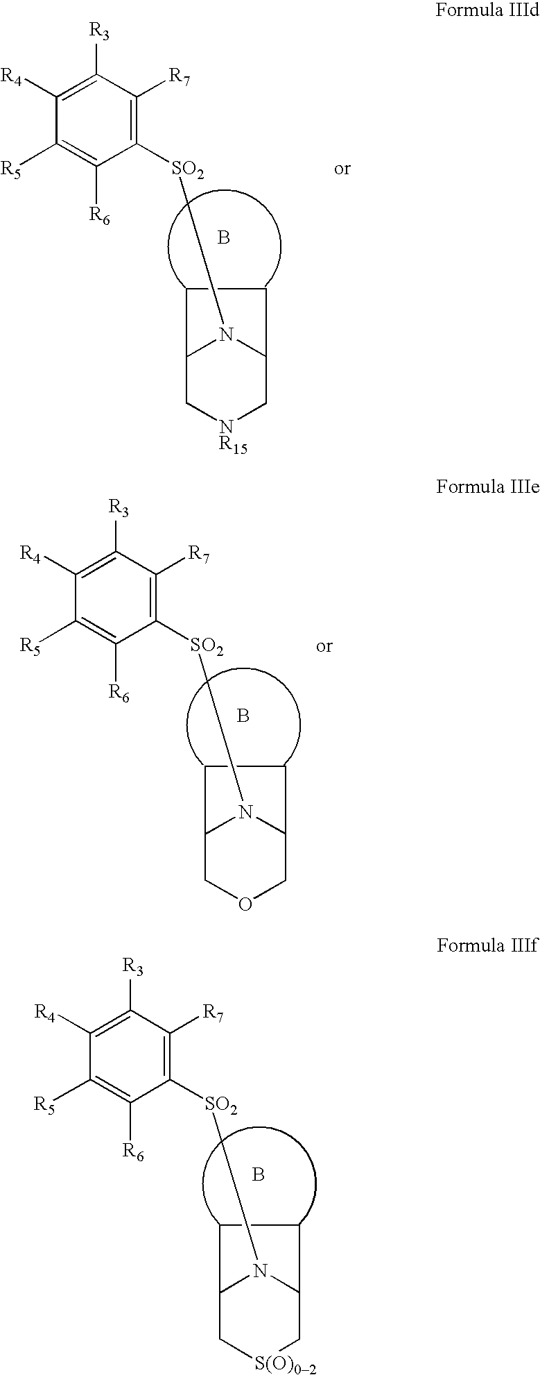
C1([R4])=C([R3])C([R7])=C([SO2]N2C3COCC2CC3)C([R6])=C1[R5].B.C1([R4])=C([R3])C([R7])=C([SO2]N2C3CCC2C[NR15]C3)C([R6])=C1[R5].B.C1([R4])=C([R3])C([R7])=C([SO2]N2C3C[S(O)02]CC2CC3)C([R6])=C1[R5].B
